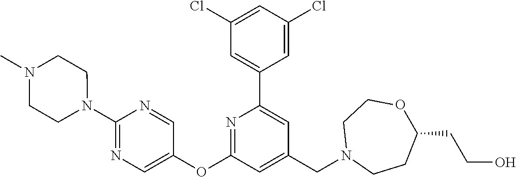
C1(Cl)=CC(Cl)=CC(C2=CC(CN3CCC(CCO)OCC3)=CC(OC3=CN=C(N4CCN(C)CC4)N=C3)=N2)=C1
